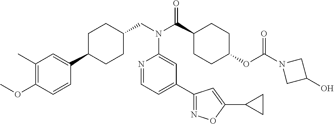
C1(C)=C(OC)C=CC(C2CCC(CN(C(C3CCC(OC(N4CC(O)C4)=O)CC3)=O)C3=CC(C4=NOC(C5CC5)=C4)=CC=N3)CC2)=C1
